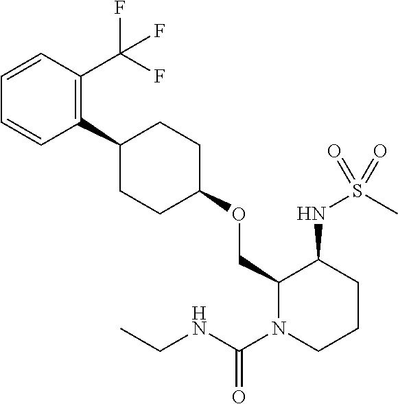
C1(OCC2N(C(NCC)=O)CCCC2NS(=O)(C)=O)CCC(C2=C(C(F)(F)F)C=CC=C2)CC1
